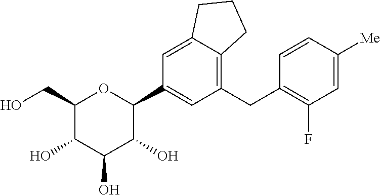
C1(CO)C(O)C(O)C(O)C(C2=CC(CC3=C(F)C=C([Me])C=C3)=C3C(=C2)CCC3)O1
